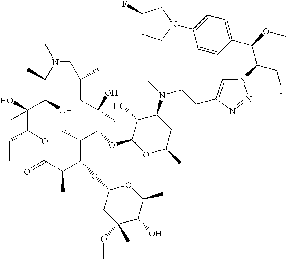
C1(C)C(O)C(C)(O)C(CC)OC(=O)C(C)C(OC2CC(C)(OC)C(O)C(C)O2)C(C)C(OC2OC(C)CC(N(CCC3=CN(C(CF)C(C4=CC=C(N5CCC(F)C5)C=C4)OC)N=N3)C)C2O)C(C)(O)CC(C)CN1C
